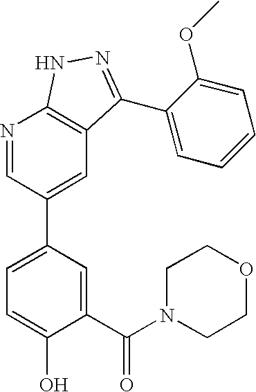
N1=CC(C2=CC=C(O)C(C(N3CCOCC3)=O)=C2)=CC2=C1NN=C2C1=CC=CC=C1OC
